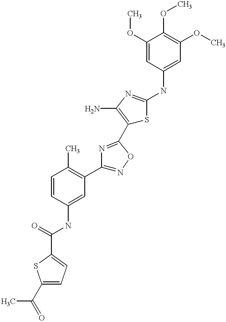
C1(C(=O)NC2=CC(C3=NOC(C4=C(N)N=C(NC5=CC(OC)=C(OC)C(OC)=C5)S4)=N3)=C(C)C=C2)=CC=C(C(=O)C)S1
